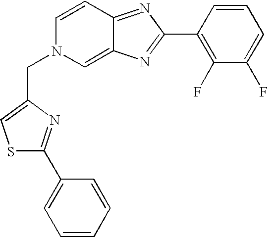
S1C(C2=CC=CC=C2)=NC(CN2C=C3C(=NC(C4=C(F)C(F)=CC=C4)=N3)C=C2)=C1
